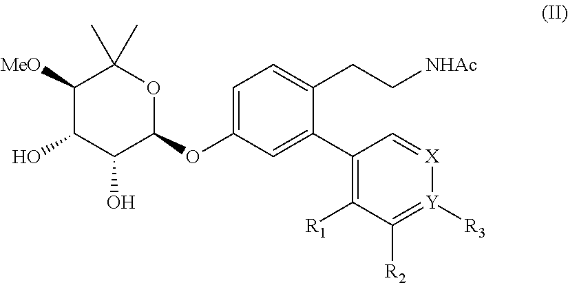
C1([MeO])C(O)C(O)C(OC2=CC=C(CC[NHAc])C(C3=C([R1])C([R2])=[Y]([R3])[X]=C3)=C2)OC1(C)C
